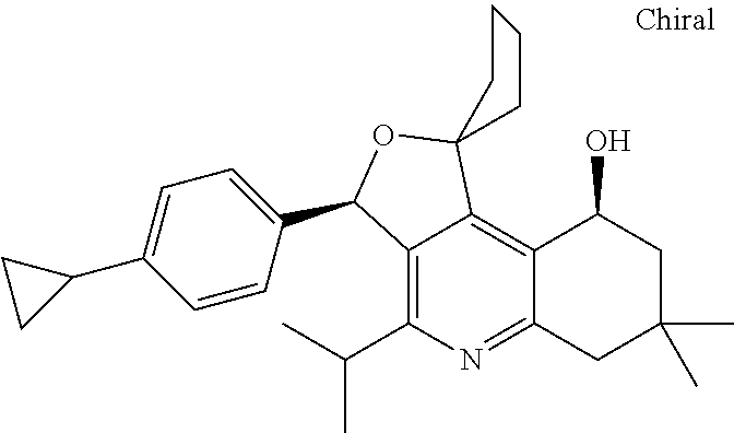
C12=C(C(C)C)N=C3C(=C1C1(OC2C2=CC=C(C4CC4)C=C2)CCCC1)C(O)CC(C)(C)C3
